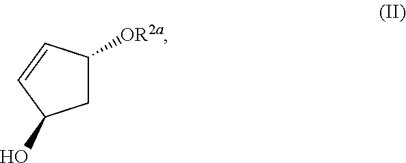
C1C([OR2a])C=CC1O
